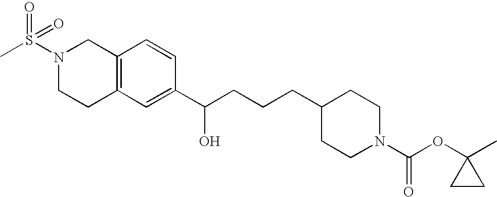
C1(C(CCCC2CCN(C(=O)OC3(C)CC3)CC2)O)=CC2=C(C=C1)CN(S(=O)(=O)C)CC2
